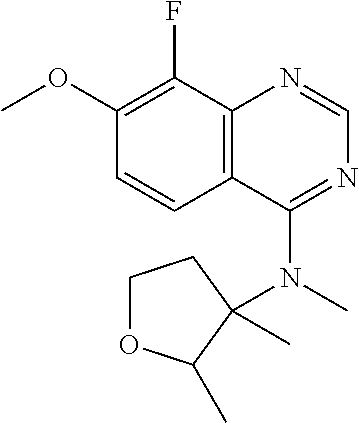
C1(OC)=C(F)C2=C(C=C1)C(N(C)C1(C)C(C)OCC1)=NC=N2
